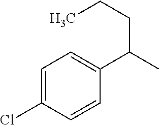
C1=C(Cl)C=CC(C(C)CCC)=C1
